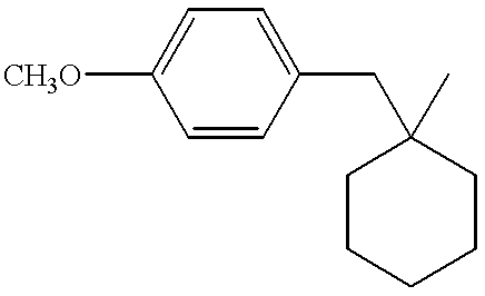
C1=CC(CC2(C)CCCCC2)=CC=C1[CH3O]
